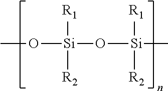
CO[Si]([R1])([R2])O[Si]([R1])([R2])C
